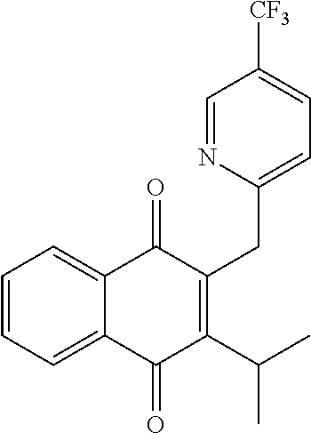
C1=CC=C2C(=C1)C(=O)C(CC1=CC=C([CF3])C=N1)=C(C(C)C)C2=O
